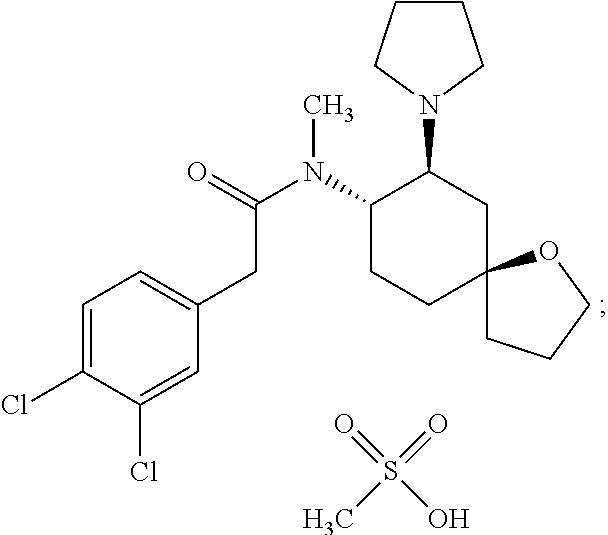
C1=C(Cl)C(Cl)=CC(CC(N(C)C2CCC3(CC2N2CCCC2)CCCO3)=O)=C1.S(C)(O)(=O)=O
